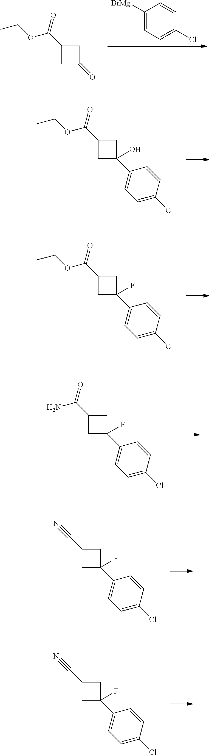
C1([BrMg])=CC=C(Cl)C=C1.C1C(=O)CC1C(=O)OCC.C1(C2(O)CC(C(=O)OCC)C2)=CC=C(Cl)C=C1.C1(C2(F)CC(C(=O)OCC)C2)=CC=C(Cl)C=C1.C1(C2(F)CC(C(=O)N)C2)=CC=C(Cl)C=C1.C1(C2(F)CC(C#N)C2)=CC=C(Cl)C=C1.C1(C2(F)CC(C#N)C2)=CC=C(Cl)C=C1
